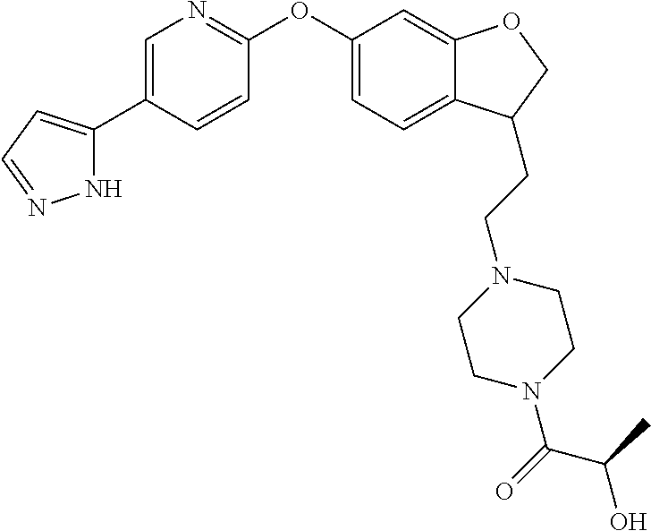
N1C(C2=CN=C(OC3=CC=C4C(=C3)OCC4CCN3CCN(C(=O)C(O)C)CC3)C=C2)=CC=N1
